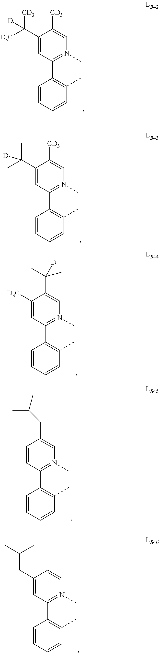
C1(C([D3C])([CD3])[D])=CC(C2=C(C)C=CC=C2)=N(C)C=C1[CD3].C1(C(C)(C)[D])=CC(C2=C(C)C=CC=C2)=N(C)C=C1[CD3].C1([D3C])=CC(C2=C(C)C=CC=C2)=N(C)C=C1C([D])(C)C.C1=CC(C2=C(C)C=CC=C2)=N(C)C=C1CC(C)C.C1(CC(C)C)=CC(C2=C(C)C=CC=C2)=N(C)C=C1
